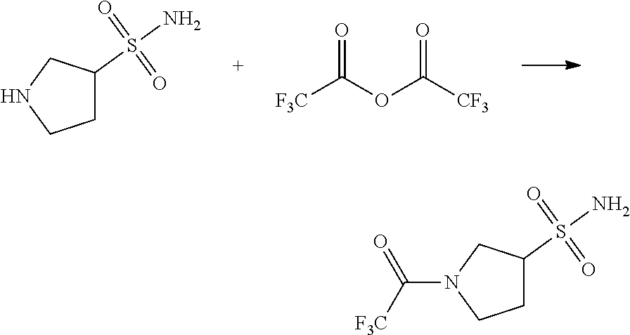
C1C(S(N)(=O)=O)CNC1.[F3C]C(OC([CF3])=O)=O.C1C(S(N)(=O)=O)CN(C(=O)[F3C])C1
